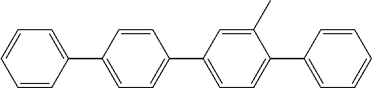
C1=CC(C2=CC=C(C3=CC=C(C4=CC=CC=C4)C(C)=C3)C=C2)=CC=C1
